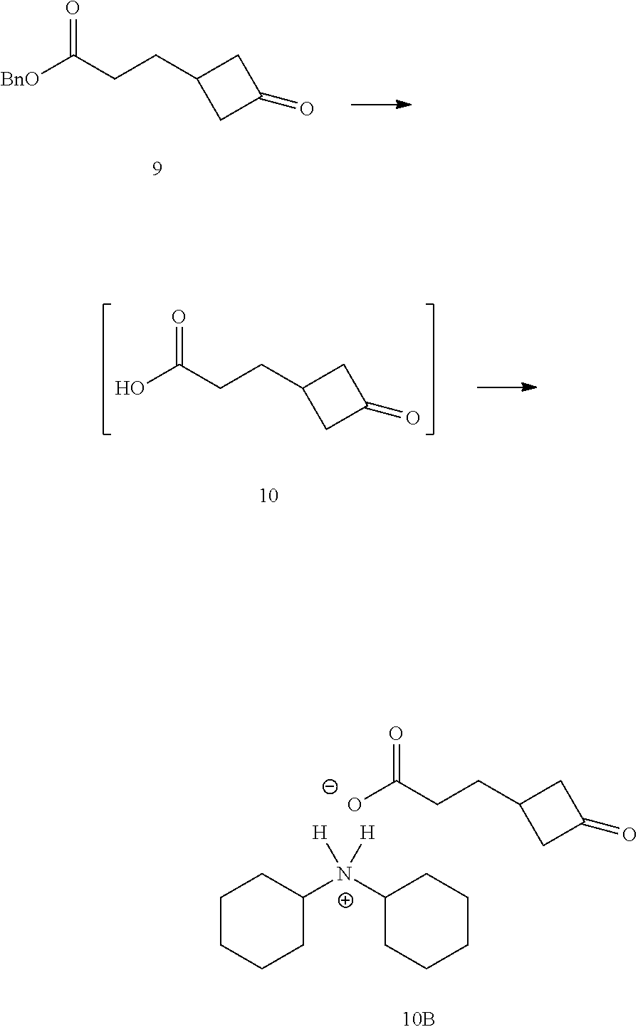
[BnO]C(CCC1CC(=O)C1)=O.OC(CCC1CC(=O)C1)=O.[O-]C(CCC1CC(=O)C1)=O.C1CCCC([N+](C2CCCCC2)([H])[H])C1
